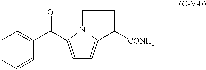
C1=C(C(C2=CC=CC=C2)=O)N2C(=C1)C([CONH2])CC2
